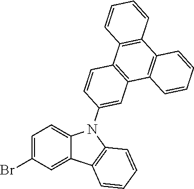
C1=C(Br)C=C2C(=C1)N(C1=CC3=C(C=C1)C1=C(C4=C3C=CC=C4)C=CC=C1)C1=C2C=CC=C1
